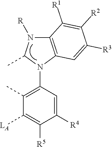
C1([R4])=CC(N2C3=C(N([R])C2C)C([R1])=C([R2])C([R3])=C3)=C(C)C([LA])=C1[R5]
